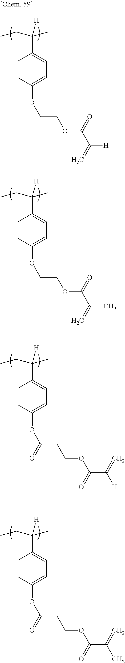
C1=CC(OCCOC(C(=C)[H])=O)=CC=C1C(CC)(C)[H].C1=CC(OCCOC(C(=C)C)=O)=CC=C1C(CC)(C)[H].C1=CC(OC(CCOC(C(=C)[H])=O)=O)=CC=C1C(CC)(C)[H].C1=CC(OC(CCOC(C(=C)C)=O)=O)=CC=C1C(CC)(C)[H]
